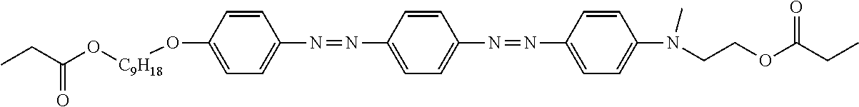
CCC(O[C9H18]OC1=CC=C(N=NC2=CC=C(N=NC3=CC=C(N(CCOC(CC)=O)C)C=C3)C=C2)C=C1)=O
